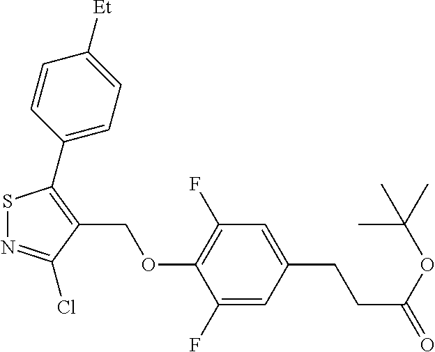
S1N=C(Cl)C(COC2=C(F)C=C(CCC(=O)OC(C)(C)C)C=C2F)=C1C1=CC=C([Et])C=C1
